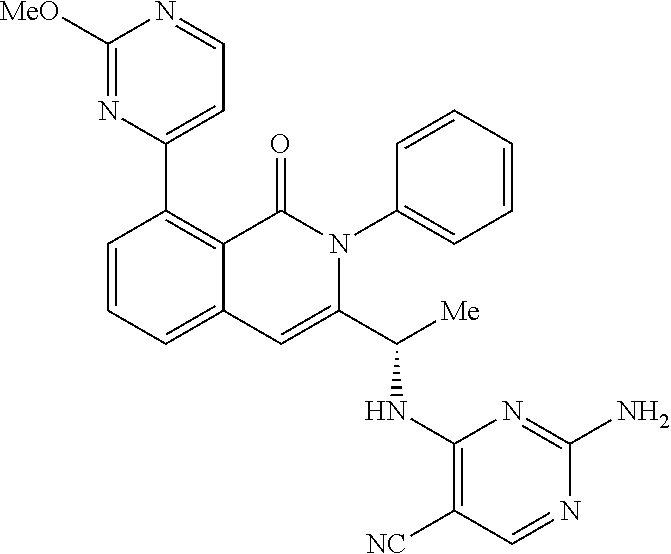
C1=CC=C2C(=C1C1=CC=NC([MeO])=N1)C(=O)N(C1=CC=CC=C1)C(C([Me])NC1=C([NC])C=NC(N)=N1)=C2
